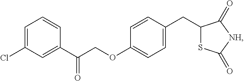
C1=C(Cl)C=C(C(COC2=CC=C(CC3SC(=O)[NH]C3=O)C=C2)=O)C=C1
